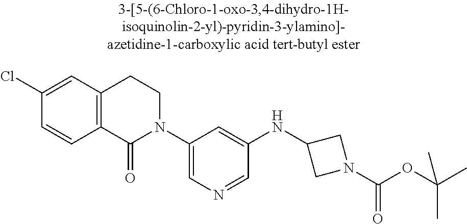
C1(Cl)=CC2=C(C=C1)C(=O)N(C1=CN=CC(NC3CN(C(=O)OC(C)(C)C)C3)=C1)CC2
